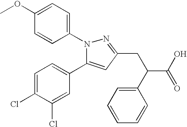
C1(C2=CC=C(Cl)C(Cl)=C2)=CC(CC(C2=CC=CC=C2)C(O)=O)=NN1C1=CC=C(OC)C=C1
